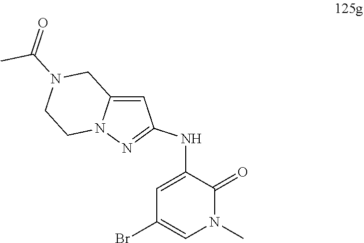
C12=CC(NC3=CC(Br)=CN(C)C3=O)=NN1CCN(C(=O)C)C2
